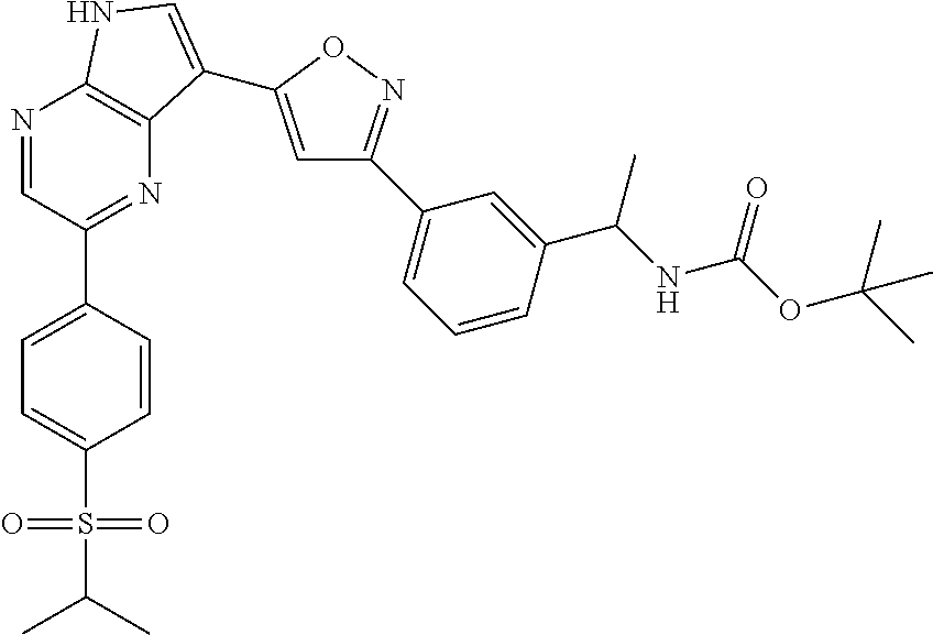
N1=CC(C2=CC=C(S(C(C)C)(=O)=O)C=C2)=NC2=C1NC=C2C1=CC(C2=CC=CC(C(NC(OC(C)(C)C)=O)C)=C2)=NO1
